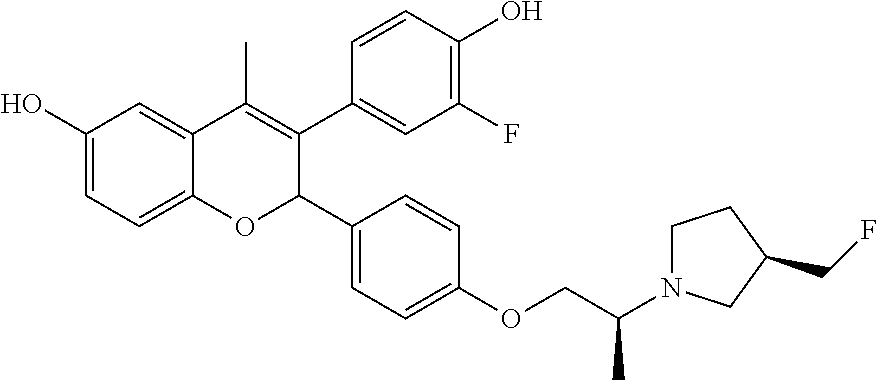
C1(O)=CC=C2C(=C1)C(C)=C(C1=CC(F)=C(O)C=C1)C(C1=CC=C(OCC(N3CCC(CF)C3)C)C=C1)O2
